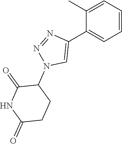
C1=CC=C(C)C(C2=CN(C3C(=O)NC(=O)CC3)N=N2)=C1
